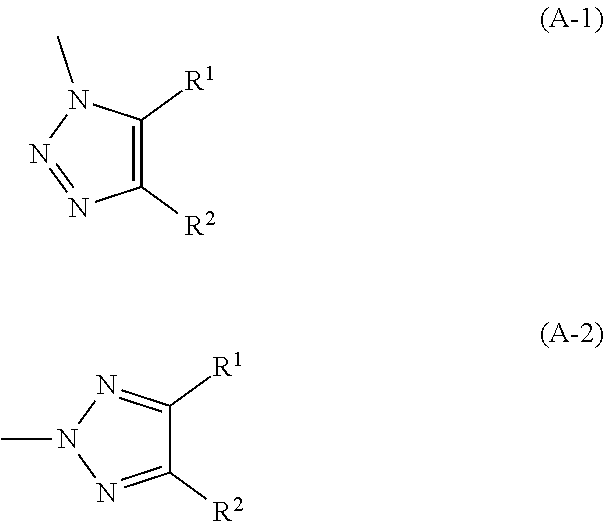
C1([R2])=C([R1])N(C)N=N1.C1([R1])=NN(C)N=C1[R2]
